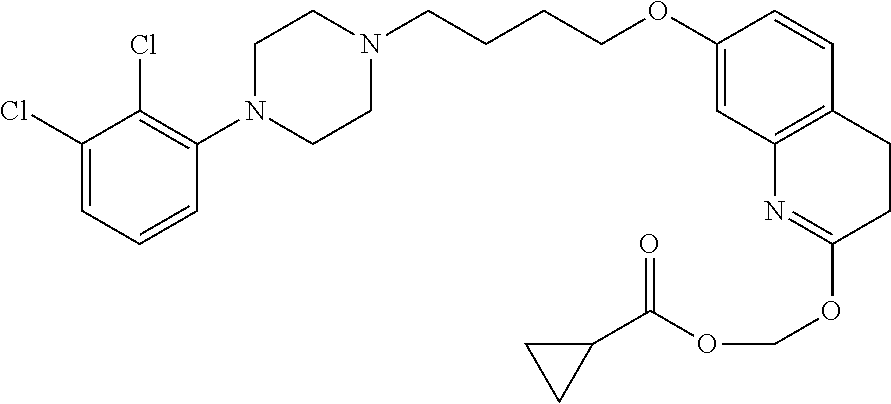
C1(Cl)=CC=CC(N2CCN(CCCCOC3=CC4=C(C=C3)CCC(OCOC(C3CC3)=O)=N4)CC2)=C1Cl
